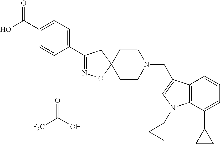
[F3C]C(O)=O.C1(C(O)=O)=CC=C(C2=NOC3(C2)CCN(CC2=CN(C4CC4)C4=C2C=CC=C4C2CC2)CC3)C=C1
